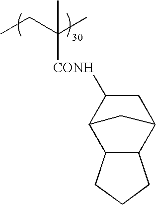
CCC(C)([CONH]C1CC2C3C(C1C2)CCC3)C
